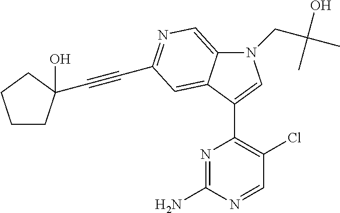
N1(CC(O)(C)C)C2=CN=C(C#CC3(O)CCCC3)C=C2C(C2=C(Cl)C=NC(N)=N2)=C1
